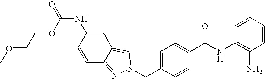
C1(NC(C2=CC=C(CN3N=C4C=CC(NC(=O)OCCOC)=CC4=C3)C=C2)=O)=C(N)C=CC=C1
